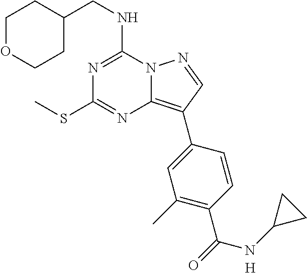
C1OCCC(CNC2=NC(SC)=NC3=C(C4=CC(C)=C(C(=O)NC5CC5)C=C4)C=NN23)C1.[H]
